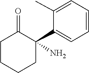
C1(C2(N)CCCCC2=O)=CC=CC=C1C
